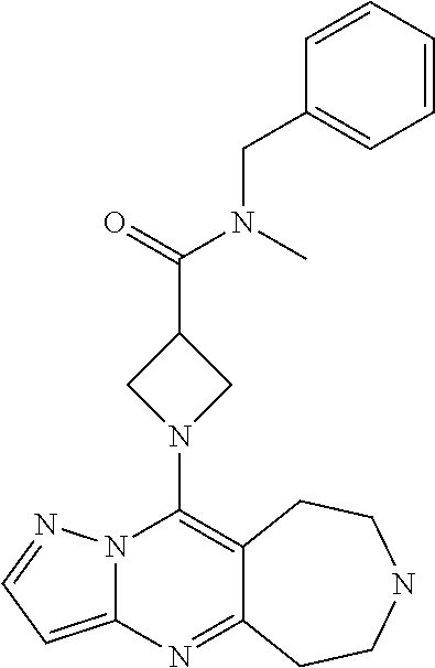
N12C(=CC=N1)N=C1C(=C2N2CC(C(=O)N(C)CC3=CC=CC=C3)C2)CCNCC1
